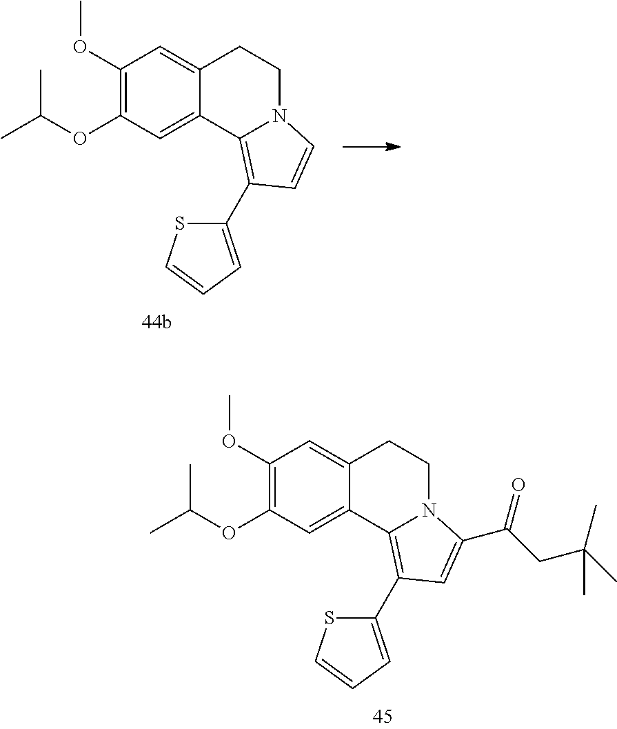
C1(OC)=C(OC(C)C)C=C2C(=C1)CCN1C2=C(C2=CC=CS2)C=C1.C1(OC)=C(OC(C)C)C=C2C(=C1)CCN1C2=C(C2=CC=CS2)C=C1C(CC(C)(C)C)=O
